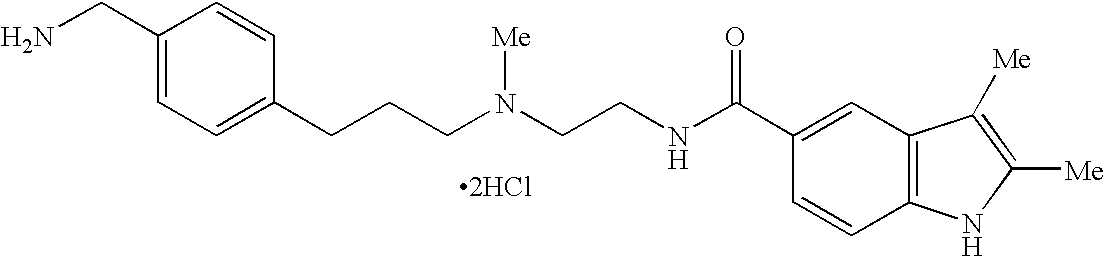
C1(CN)=CC=C(CCCN(CCNC(C2=CC3=C(C=C2)NC([Me])=C3[Me])=O)[Me])C=C1.[2HCl]
